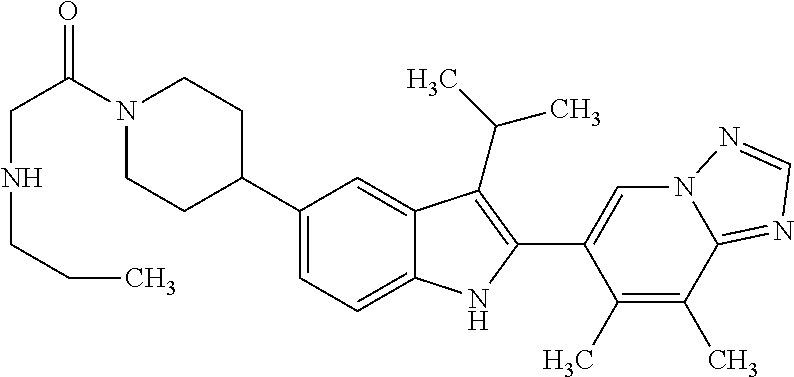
N1(C(CNCCC)=O)CCC(C2=CC=C3C(=C2)C(C(C)C)=C(C2=CN4C(=NC=N4)C(C)=C2C)N3)CC1
